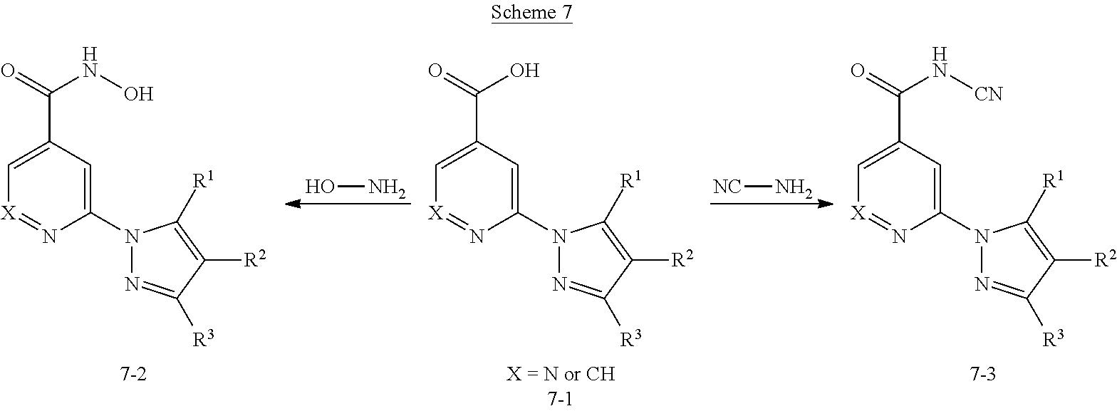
C1=C(C(=O)NO)C=C(N2N=C([R3])C([R2])=C2[R1])N=[X]1.C1=C(C(=O)O)C=C(N2N=C([R3])C([R2])=C2[R1])N=[X]1.ON.[NC]N.C1=C(C(=O)N[CN])C=C(N2N=C([R3])C([R2])=C2[R1])N=[X]1
